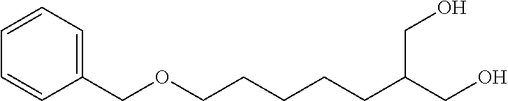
C1=CC(COCCCCCC(CO)CO)=CC=C1
